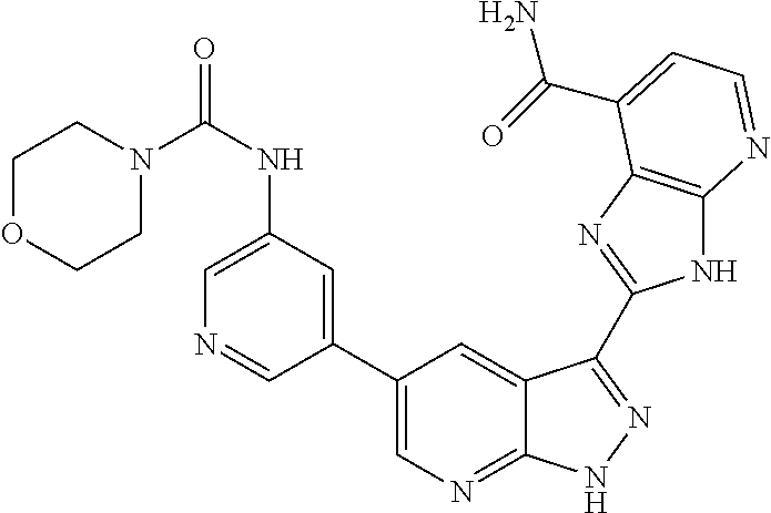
C1(C2=CN=C3C(=C2)C(C2=NC4=C(N2)N=CC=C4C(N)=O)=NN3)=CC(NC(N2CCOCC2)=O)=CN=C1
